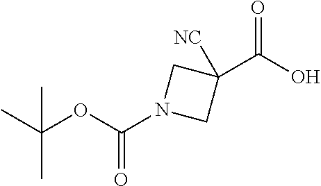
CC(OC(N1CC(C(O)=O)([NC])C1)=O)(C)C
